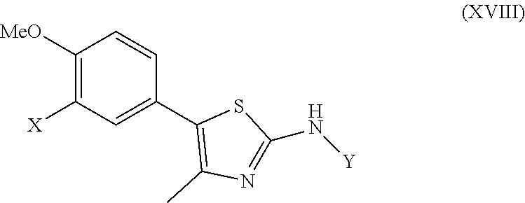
C1([MeO])=C([X])C=C(C2=C(C)N=C(N[Y])S2)C=C1
